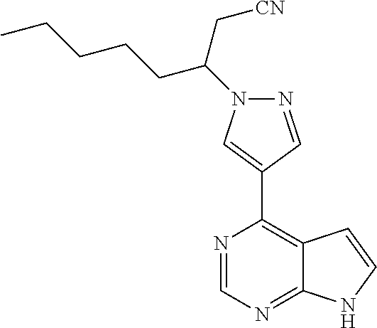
N1=CC(C2=C3C(=NC=N2)NC=C3)=CN1C(CCCCC)C[CN]
